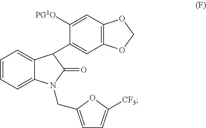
C1([PG1O])=CC2=C(C=C1C1C3=CC=CC=C3N(CC3=CC=C([CF3])O3)C1=O)OCO2
